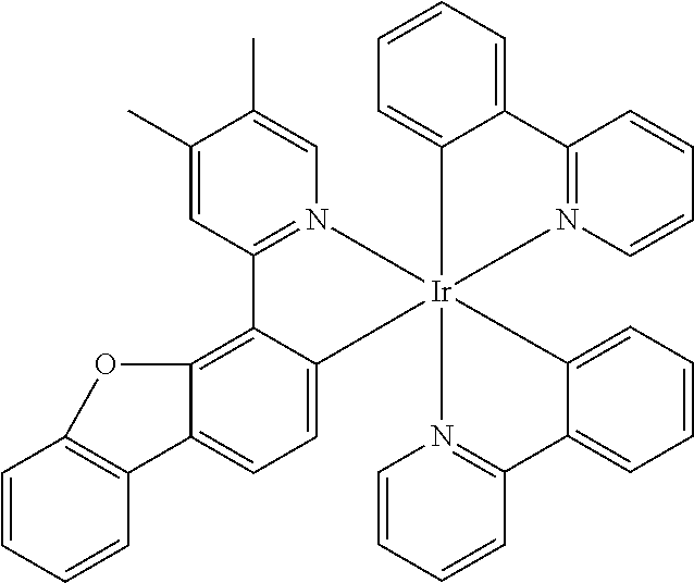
C1=C2C(=C3C(=C1)[Ir]14(N5=C3C=C(C)C(C)=C5)(C3=CC=CC=C3C3=N1C=CC=C3)N1=C(C=CC=C1)C1=CC=CC=C14)OC1=C2C=CC=C1
